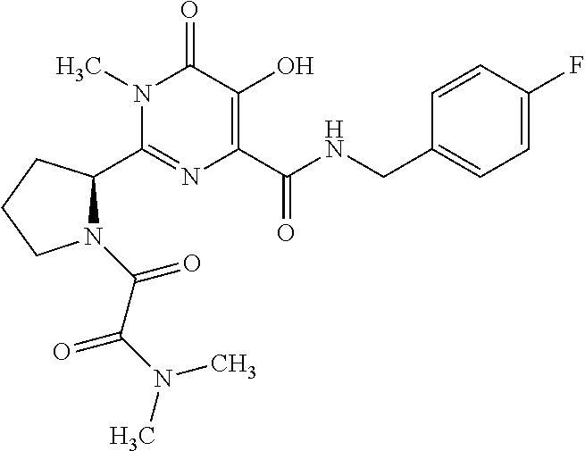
C1(C2N(C(=O)C(=O)N(C)C)CCC2)=NC(C(NCC2=CC=C(F)C=C2)=O)=C(O)C(=O)N1C
